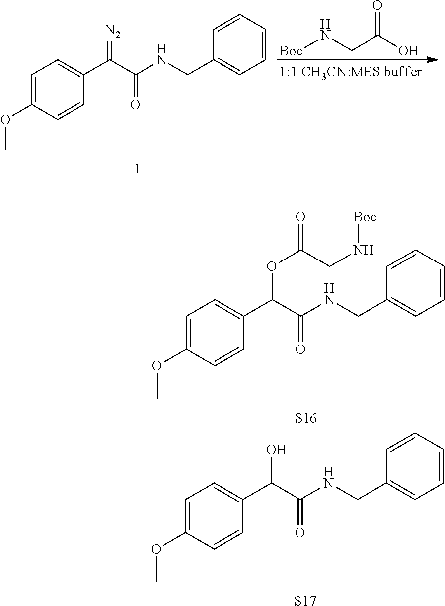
[Boc]NCC(O)=O.C1=C(OC)C=CC(C(C(NCC2=CC=CC=C2)=O)=[N2])=C1.C1=C(OC)C=CC(C(C(NCC2=CC=CC=C2)=O)OC(=O)CN[Boc])=C1.[S16].C1=C(OC)C=CC(C(C(NCC2=CC=CC=C2)=O)O)=C1.[S17]
